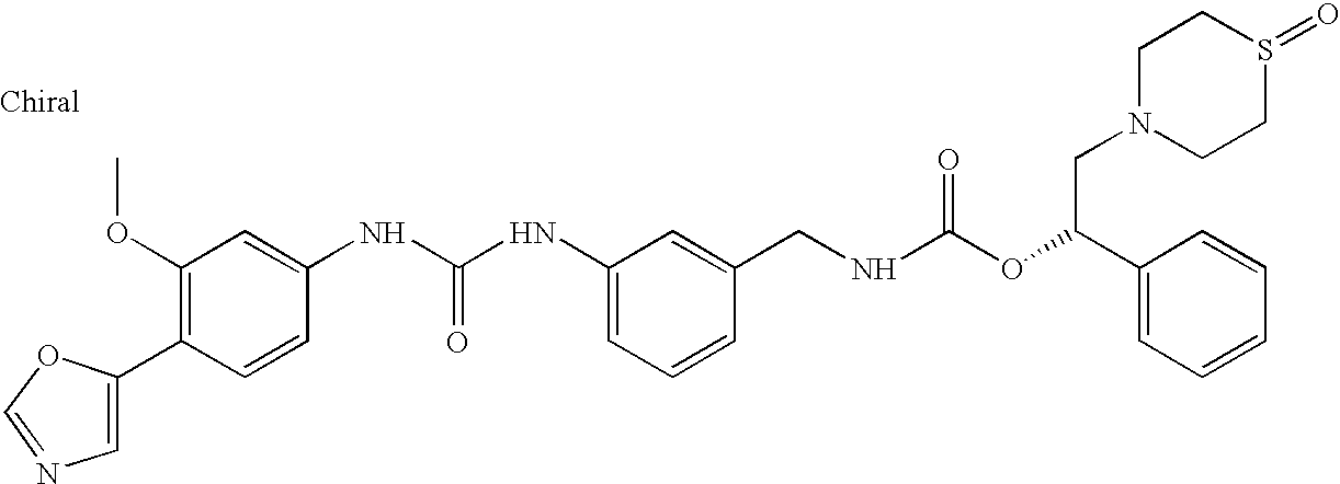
C1=C(C2=C(OC)C=C(NC(NC3=CC=CC(CNC(OC(C4=CC=CC=C4)CN4CCS(=O)CC4)=O)=C3)=O)C=C2)OC=N1
